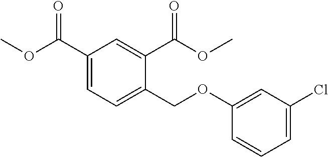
C1(C(=O)OC)=CC=C(COC2=CC(Cl)=CC=C2)C(C(=O)OC)=C1
